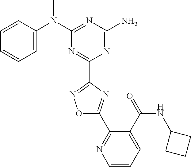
C1=CC(N(C2=NC(N)=NC(C3=NOC(C4=NC=CC=C4C(NC4CCC4)=O)=N3)=N2)C)=CC=C1
